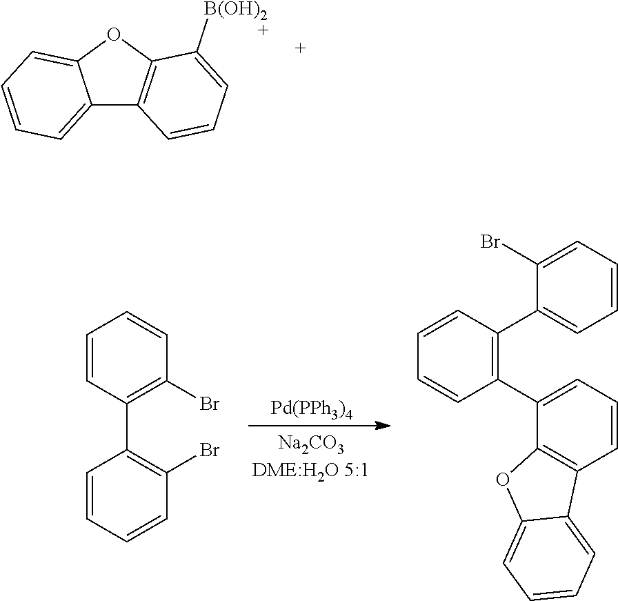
C12=CC=CC=C1OC1=C2C=CC=C1[B(OH)2].[Pd(PPh3)4].C1=CC(C2=C(Br)C=CC=C2)=C(Br)C=C1.C1(Br)=CC=CC=C1C1=C(C2=CC=CC3=C2OC2=CC=CC=C32)C=CC=C1
